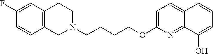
C1N(CCCCOC2=CC=C3C(=N2)C(O)=CC=C3)CCC2=C1C=CC(F)=C2
